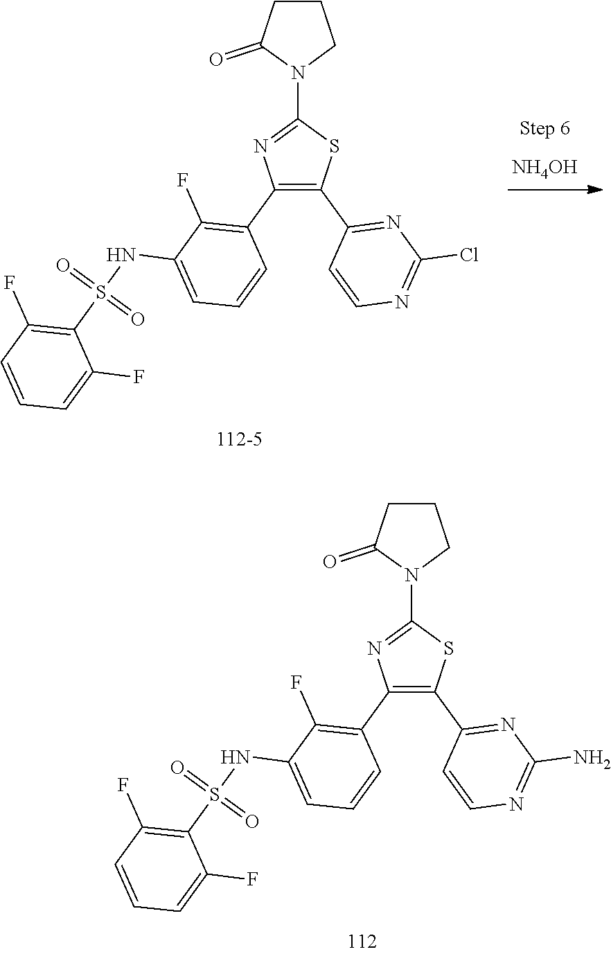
[NH4OH].C1(C2=C(F)C(NS(C3=C(F)C=CC=C3F)(=O)=O)=CC=C2)=C(C2=NC(Cl)=NC=C2)SC(N2CCCC2=O)=N1.C1(C2=C(F)C(NS(C3=C(F)C=CC=C3F)(=O)=O)=CC=C2)=C(C2=NC(N)=NC=C2)SC(N2CCCC2=O)=N1
